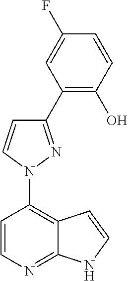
N1(C2=C3C(=NC=C2)NC=C3)N=C(C2=C(O)C=CC(F)=C2)C=C1
